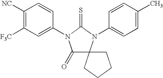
C1([NC])=C([F3C])C=C(N2C(=O)C3(N(C4=CC=C(C)C=C4)C2=S)CCCC3)C=C1
